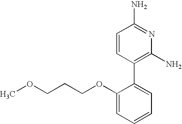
COCCCOC1=CC=CC=C1C1=C(N)N=C(N)C=C1
